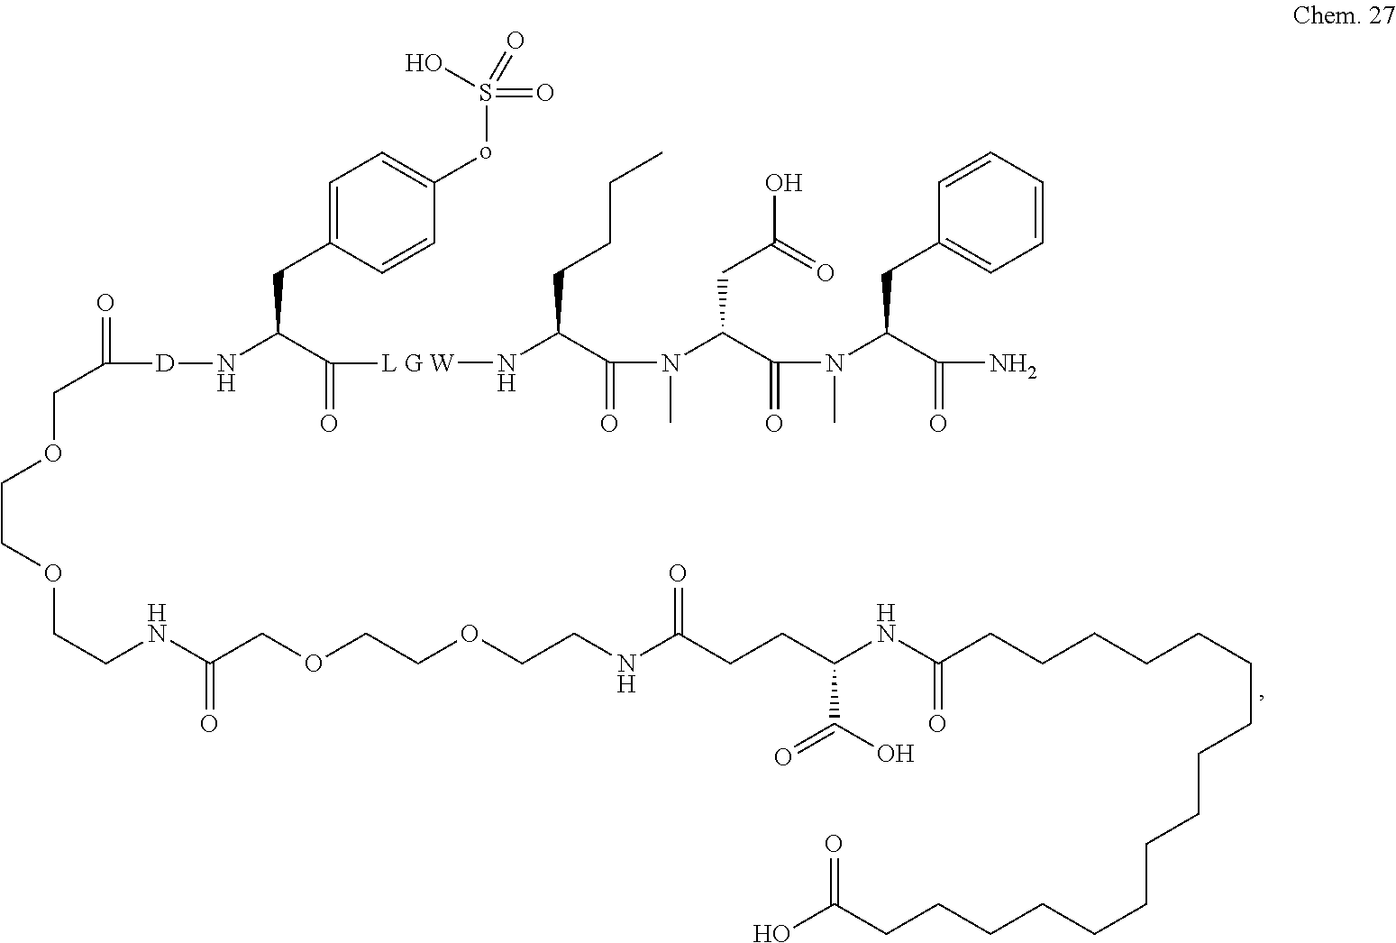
C1=C(CC(N[D]C(COCCOCCNC(COCCOCCNC(CCC(NC(CCCCCCCCCCCCCCCCC(O)=O)=O)C(=O)O)=O)=O)=O)C(=O)[L G W]NC(C(N(C(C(N(C(C(N)=O)CC2=CC=CC=C2)C)=O)CC(=O)O)C)=O)CCCC)C=CC(oS(O)(=O)=O)=C1
